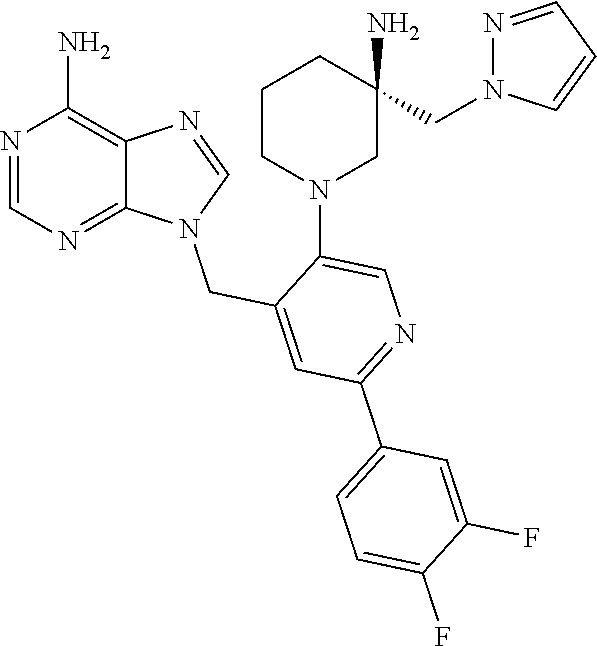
N1(CC2=CC(C3=CC=C(F)C(F)=C3)=NC=C2N2CC(N)(CN3C=CC=N3)CCC2)C2=NC=NC(N)=C2N=C1
